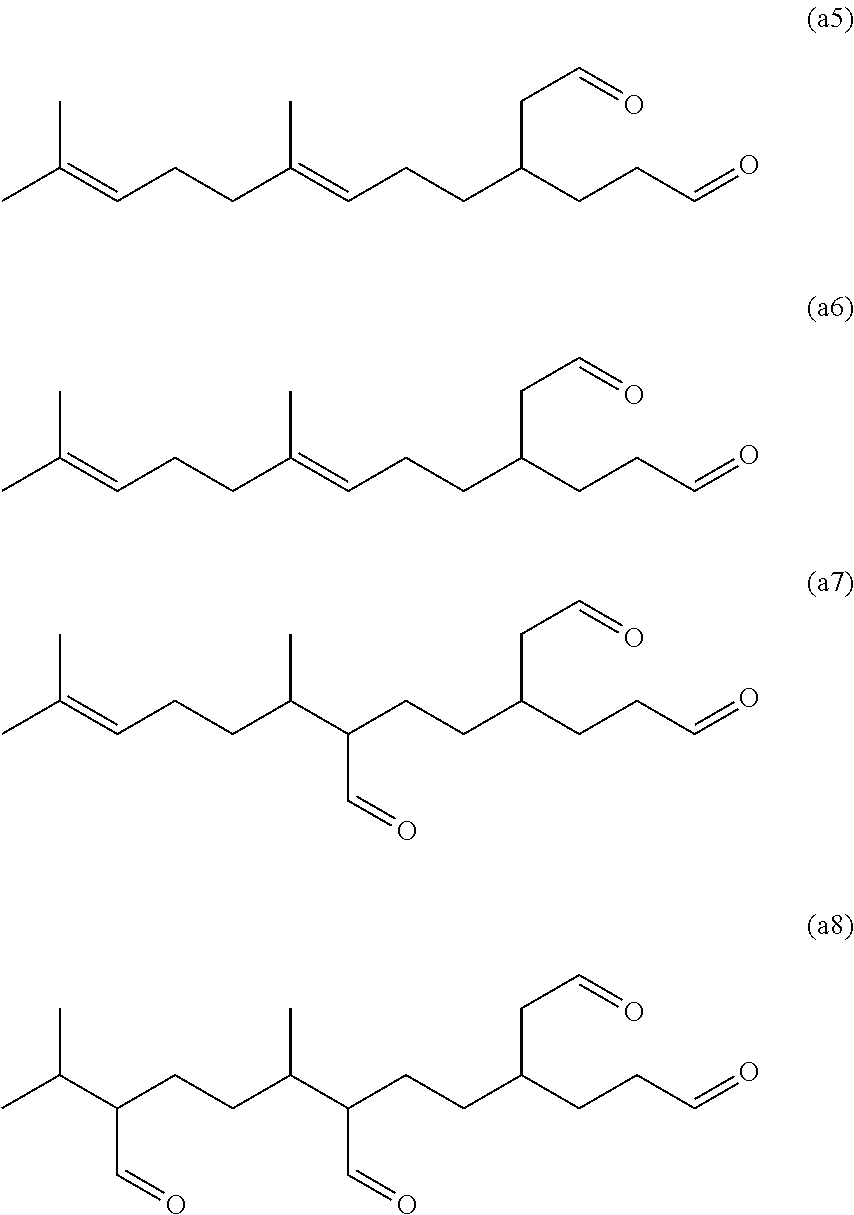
CC(=CCCC(=CCCC(CCC=O)CC=O)C)C.CC(=CCCC(=CCCC(CCC=O)CC=O)C)C.CC(=CCCC(C(CCC(CCC=O)CC=O)C=O)C)C.CC(C(CCC(C(CCC(CCC=O)CC=O)C=O)C)C=O)C
